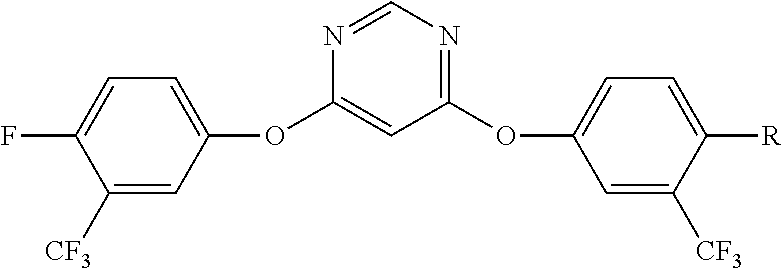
C1=C([CF3])C([R])=CC=C1OC1=NC=NC(OC2=CC=C(F)C([CF3])=C2)=C1
